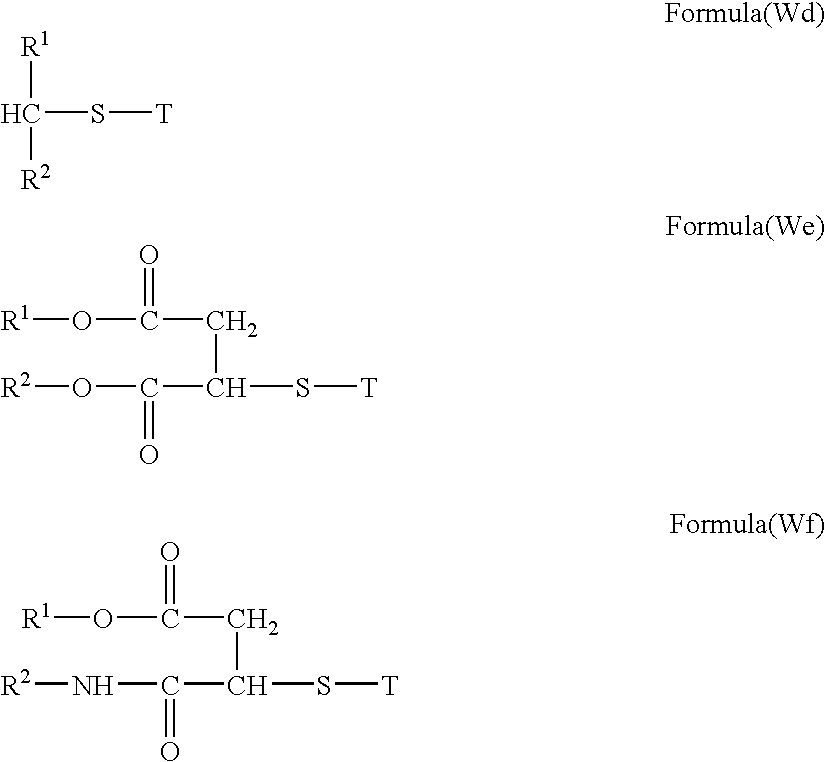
[R1]C(S[T])[R2].[R1]OC(CC(S[T])C(O[R2])=O)=O.[R1]OC(CC(S[T])C(N[R2])=O)=O
